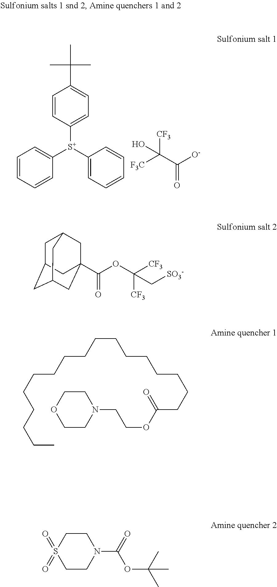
C1=CC([S+](C2=CC=CC=C2)C2=CC=CC=C2)=CC=C1C(C)(C)C.C(=O)([O-])C(O)([CF3])[F3C].C1C2CC3CC(C(OC([CF3])(C[SO3-])[CF3])=O)(CC1C3)C2.C1OCCN(CCOC(CCCCCCCCCCCCCCCCC)=O)C1.C1S(=O)(=O)CCN(C(OC(C)(C)C)=O)C1
